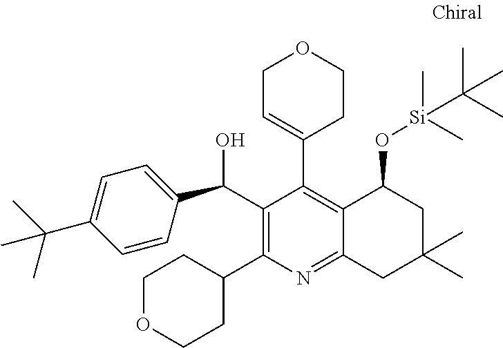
C1=CC(C(C2=C(C3CCOCC3)N=C3C(=C2C2=CCOCC2)C(O[Si](C)(C)C(C)(C)C)CC(C)(C)C3)O)=CC=C1C(C)(C)C
